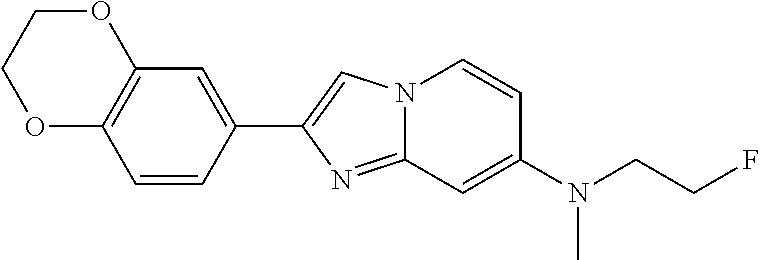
C1=CC(C2=CN3C(=N2)C=C(N(CCF)C)C=C3)=CC2=C1OCCO2
